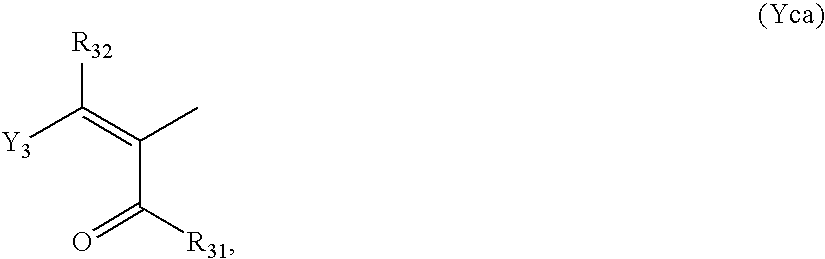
[Y3]C(=C(C)C([R31])=O)[R32]
